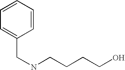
C1=CC=CC=C1CNCCCCO
